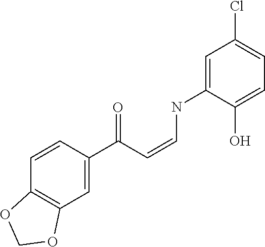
C1=C(NC=CC(=O)C2=CC3=C(C=C2)OCO3)C(O)=CC=C1Cl
